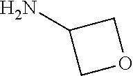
C1(N)COC1
